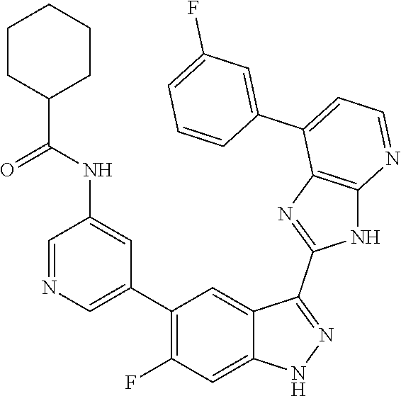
C1=NC=C(C2=C(F)C=C3C(=C2)C(C2=NC4=C(N2)N=CC=C4C2=CC(F)=CC=C2)=NN3)C=C1NC(=O)C1CCCCC1
